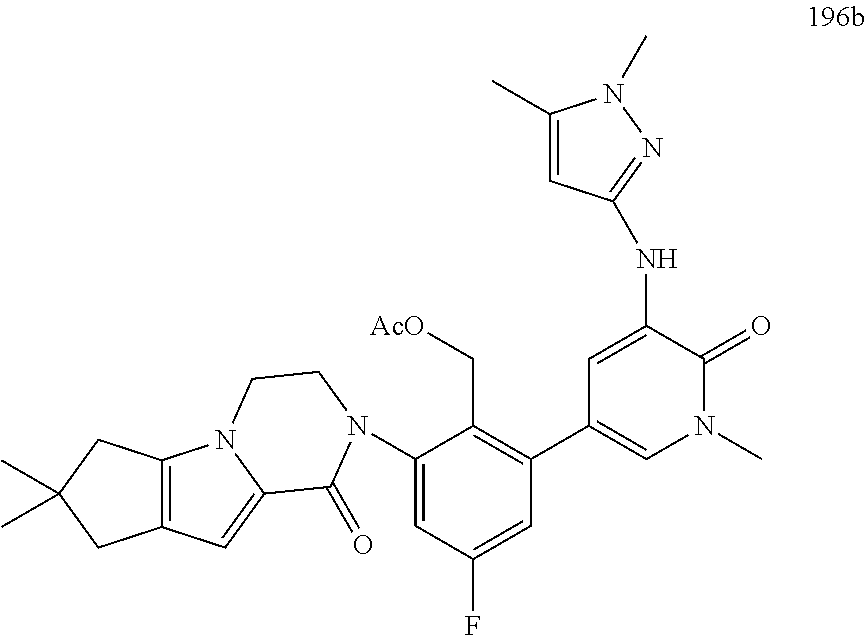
C1=C(NC2=NN(C)C(C)=C2)C(=O)N(C)C=C1C1=C(C[AcO])C(N2C(=O)C3=CC4=C(N3CC2)CC(C)(C)C4)=CC(F)=C1
